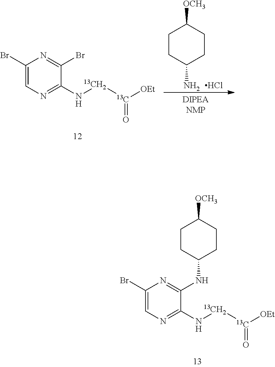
C1(Br)=CN=C(N[13CH2][13C]([OEt])=O)C(NC2CCC([OCH3])CC2)=N1.C1(Br)=CN=C(N[13CH2][13C]([OEt])=O)C(Br)=N1.C1CC(N)CCC1[OCH3].Cl
